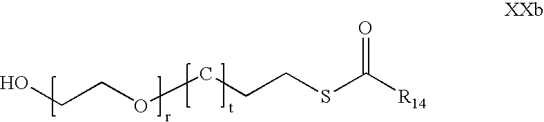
OCCOCCCSC([R14])=O
